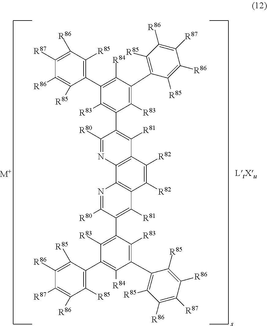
C1([R85])=C(C2=C([R84])C(C3=C([R85])C([R86])=C([R87])C([R86])=C3[R85])=C([R83])C(C3=C([R81])C4=C(N=C3[R80])C3=C(C([R82])=C4[R82])C([R81])=C(C4=C([R83])C(C5=C([R85])C([R86])=C([R87])C([R86])=C5[R85])=C([R84])C(C5=C([R85])C([R86])=C([R87])C([R86])=C5[R85])=C4[R83])C([R80])=N3)=C2[R83])C([R85])=C([R86])C([R87])=C1[R86].[M+].[LtXu]
